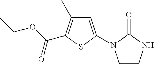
C1=C(N2CCNC2=O)SC(C(OCC)=O)=C1C
